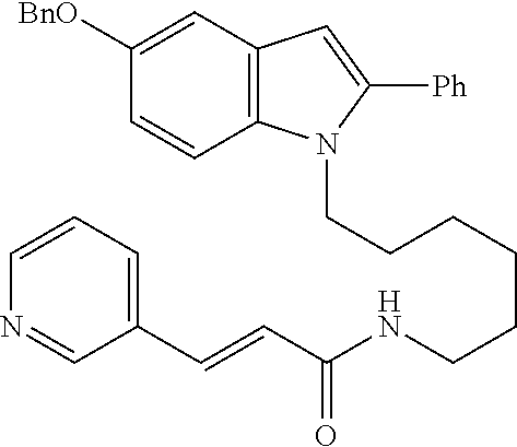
C(CCCCCNC(C=CC1=CC=CN=C1)=O)N1C2=C(C=C1[Ph])C=C([BnO])C=C2
